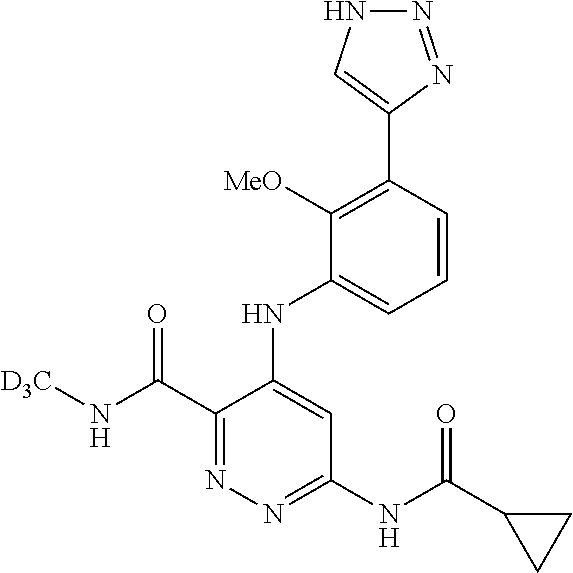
N(C(C1=NN=C(NC(C2CC2)=O)C=C1NC1=CC=CC(C2=CNN=N2)=C1[MeO])=O)[D3C]
